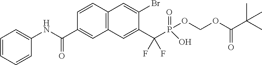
C1=CC2=C(C=C1C(NC1=CC=CC=C1)=O)C=C(C(P(=O)(OCOC(C(C)(C)C)=O)O)(F)F)C(Br)=C2
